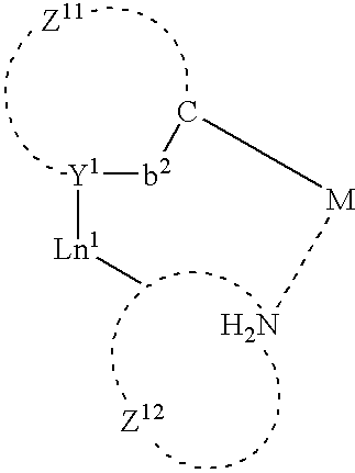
[Y1]([b2]C[M]N)[Ln1]C
